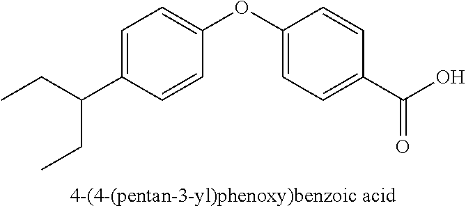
C1=C(C(CC)CC)C=CC(OC2=CC=C(C(O)=O)C=C2)=C1
